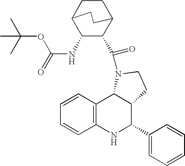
C1CC2C(C(N3C4C5=C(C=CC=C5)NC(C5=CC=CC=C5)C4CC3)=O)C(NC(=O)OC(C)(C)C)C1CC2
